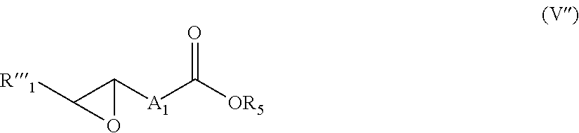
[R1]C1C([A1]C([OR5])=O)O1
